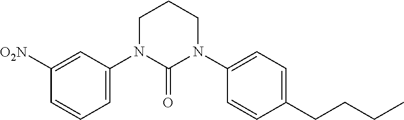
C1([O2N])=CC(N2C(=O)N(C3=CC=C(CCCC)C=C3)CCC2)=CC=C1
